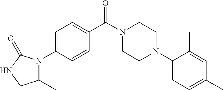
C1=C(N2C(C)CNC2=O)C=CC(C(=O)N2CCN(C3=CC=C(C)C=C3C)CC2)=C1
